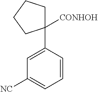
C1C(C2=CC([NC])=CC=C2)([CONHOH])CCC1
